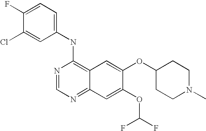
C1(NC2=C3C(=NC=N2)C=C(OC(F)F)C(OC2CCN(C)CC2)=C3)=CC=C(F)C(Cl)=C1
